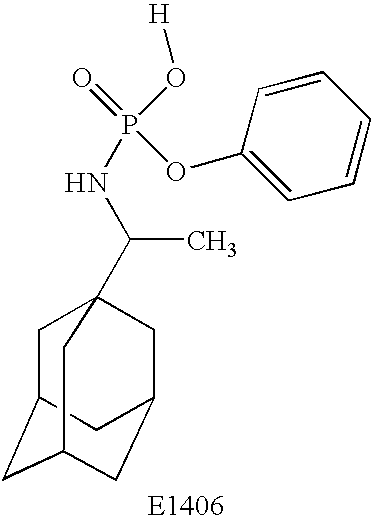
C1C2CC3CC(CC1(C(NP(=O)(OC1=CC=CC=C1)O[H])C)C3)C2
